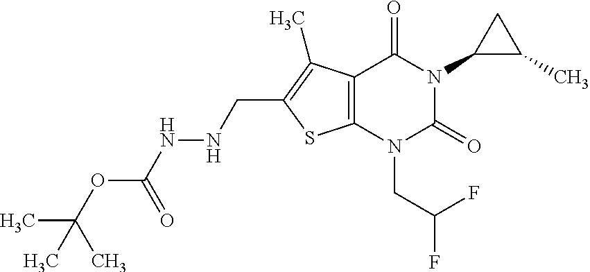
C12=C(N(CC(F)F)C(=O)N(C3C(C)C3)C1=O)SC(CNNC(OC(C)(C)C)=O)=C2C
